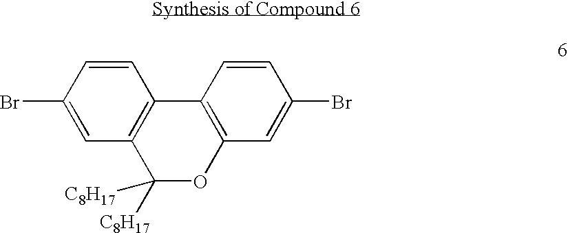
C12=C(C([C8H17])([C8H17])OC3=C1C=CC(Br)=C3)C=C(Br)C=C2
